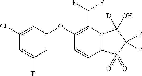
O(C1=CC(F)=CC(Cl)=C1)C1=C(C(F)F)C2=C(C=C1)S(=O)(=O)C(F)(F)C2(O)[D]
